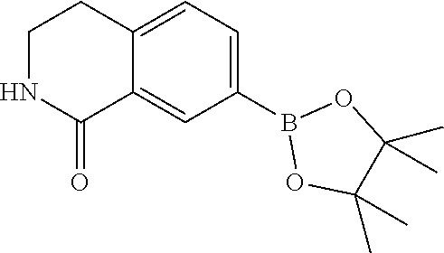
C1=C(B2OC(C)(C)C(C)(C)O2)C=C2C(=C1)CCNC2=O
